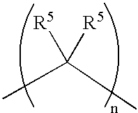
C([R5])([R5])(C)C
